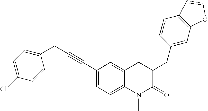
C1(C#CCC2=CC=C(Cl)C=C2)=CC=C2C(=C1)CC(CC1=CC3=C(C=C1)C=CO3)C(=O)N2C
